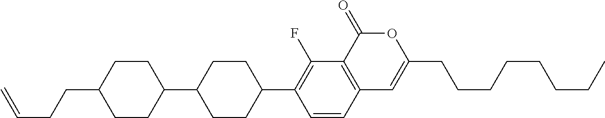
C12=C(C(=O)OC(CCCCCCCC)=C1)C(F)=C(C1CCC(C3CCC(CCC=C)CC3)CC1)C=C2
